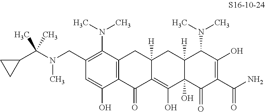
C1(CN(C)C(C2CC2)(C)C)=C(N(C)C)C2=C(C(O)=C1)C(=O)C1=C(O)C3(O)C([H])(CC1([H])C2)C(N(C)C)C(O)=C(C(N)=O)C3=O
